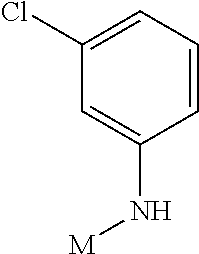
C1(Cl)=CC=CC(N[M])=C1
